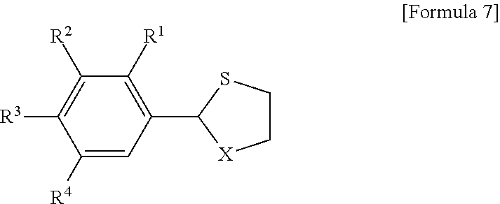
C1([R4])=CC(C2SCC[X]2)=C([R1])C([R2])=C1[R3]
